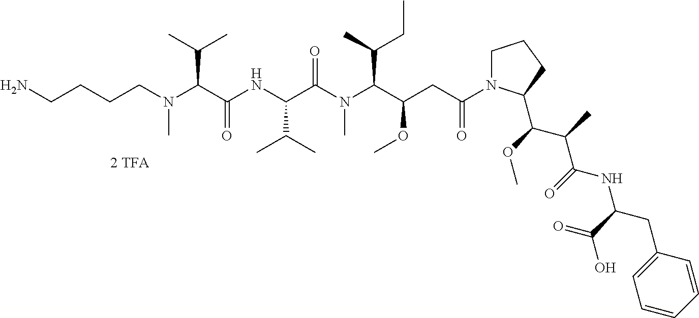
C(N(C(C(NC(C(N(C(C(OC)CC(=O)N1CCCC1C(C(C(NC(CC1=CC=CC=C1)C(O)=O)=O)C)OC)C(CC)C)C)=O)C(C)C)=O)C(C)C)C)CCCN
